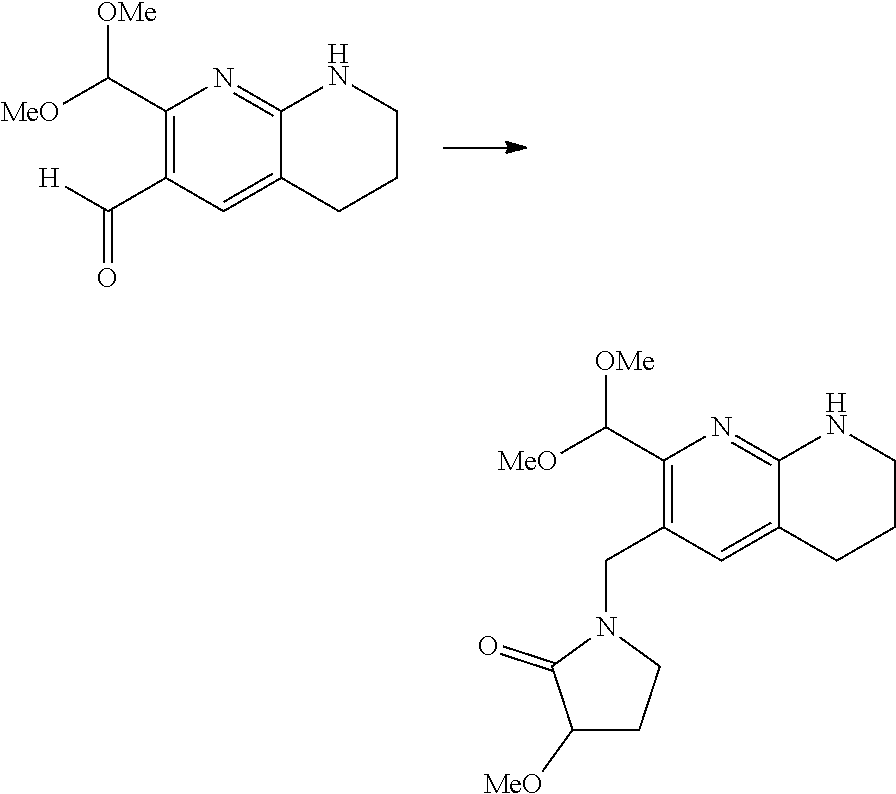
C12=CC(C(=O)[H])=C(C([OMe])[MeO])N=C1NCCC2.C12=CC(CN3C(=O)C([MeO])CC3)=C(C([MeO])[OMe])N=C1NCCC2
